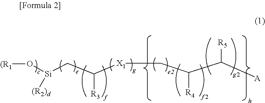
[(R1]O[Si](CC([X1]CC(C([A])[R5])[R4])[R3])[(R2)d]
